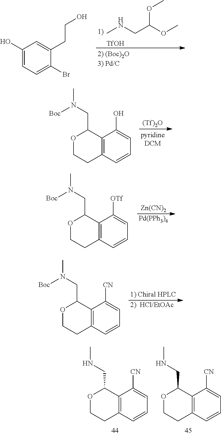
CNCC(OC)OC.[TfOH].C1(O)=CC=C(Br)C(CCO)=C1.[(Tf)2O].C12=C(C=CC=C1O)CCOC2CN([Boc])C.C12=C(C=CC=C1[OTf])CCOC2CN([Boc])C.[Zn(CN)2].[Pd(PPh3)4].C12=C(C=CC=C1[CN])CCOC2CN([Boc])C.[1) Chiral HPLC].[2)  HCl/EtOAc].C12=C(C=CC=C1[CN])CCOC2CNC.C12=C(C=CC=C1[CN])CCOC2CNC
